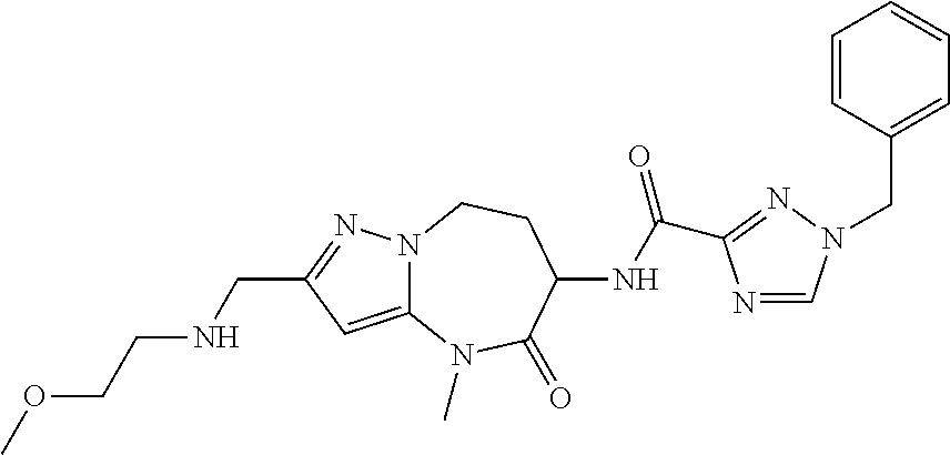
C(C1=NN2C(=C1)N(C)C(=O)C(NC(=O)C1=NN(CC3=CC=CC=C3)C=N1)CC2)NCCOC
